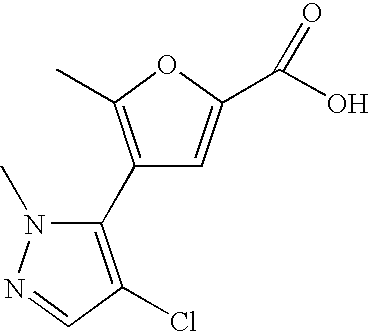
C1(C2=C(C)OC(C(O)=O)=C2)=C(Cl)C=NN1C
